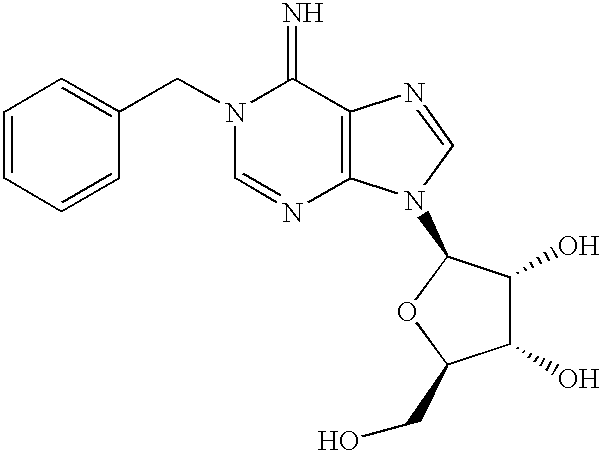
N1(CC2=CC=CC=C2)C=NC2=C(C1=N)N=CN2C1C(O)C(O)C(CO)O1
